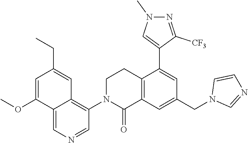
O(C1=CC(CC)=CC2=C(N3C(=O)C4=C(CC3)C(C3=CN(C)N=C3[CF3])=CC(CN3C=NC=C3)=C4)C=NC=C12)C
